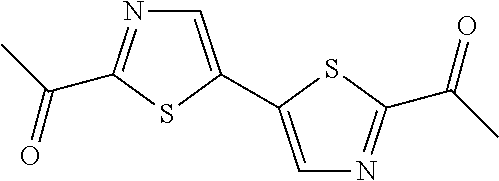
C1=C(C2=CN=C(C(C)=O)S2)SC(C(C)=O)=N1
